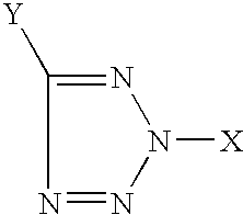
N1=C([Y])N=NN1[X]
